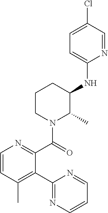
C1(C2=C(C)C=CN=C2C(=O)N2C(C)C(NC3=CC=C(Cl)C=N3)CCC2)=NC=CC=N1
